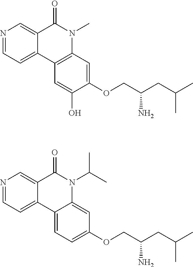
N1=CC=C2C(=C1)C(=O)N(C)C1=C2C=C(O)C(OCC(CC(C)C)N)=C1.N1=CC=C2C(=C1)C(=O)N(C(C)C)C1=CC(OCC(CC(C)C)N)=CC=C21
